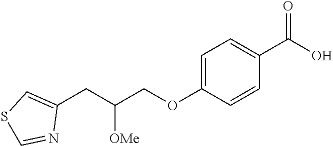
C1=C(OCC(CC2=CSC=N2)[OMe])C=CC(C(O)=O)=C1
